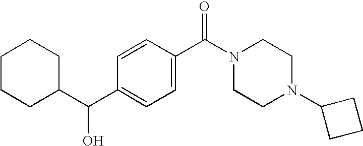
C1(C(C2=CC=C(C(=O)N3CCN(C4CCC4)CC3)C=C2)O)CCCCC1
